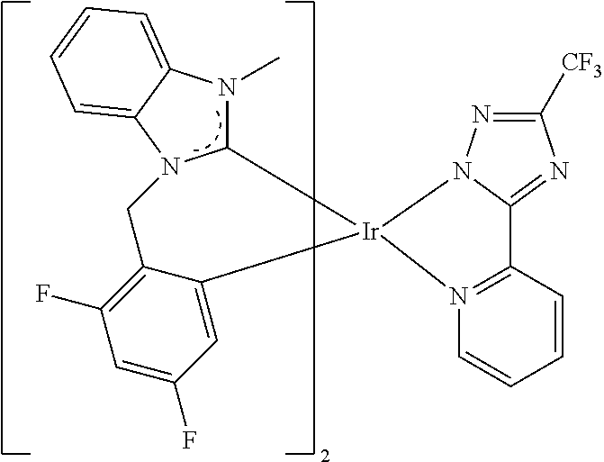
C12N(C)C3=CC=CC=C3N1CC1=C(F)C=C(F)C=C1[Ir]21N2=C(C=CC=C2)C2=NC([CF3])=NN12
